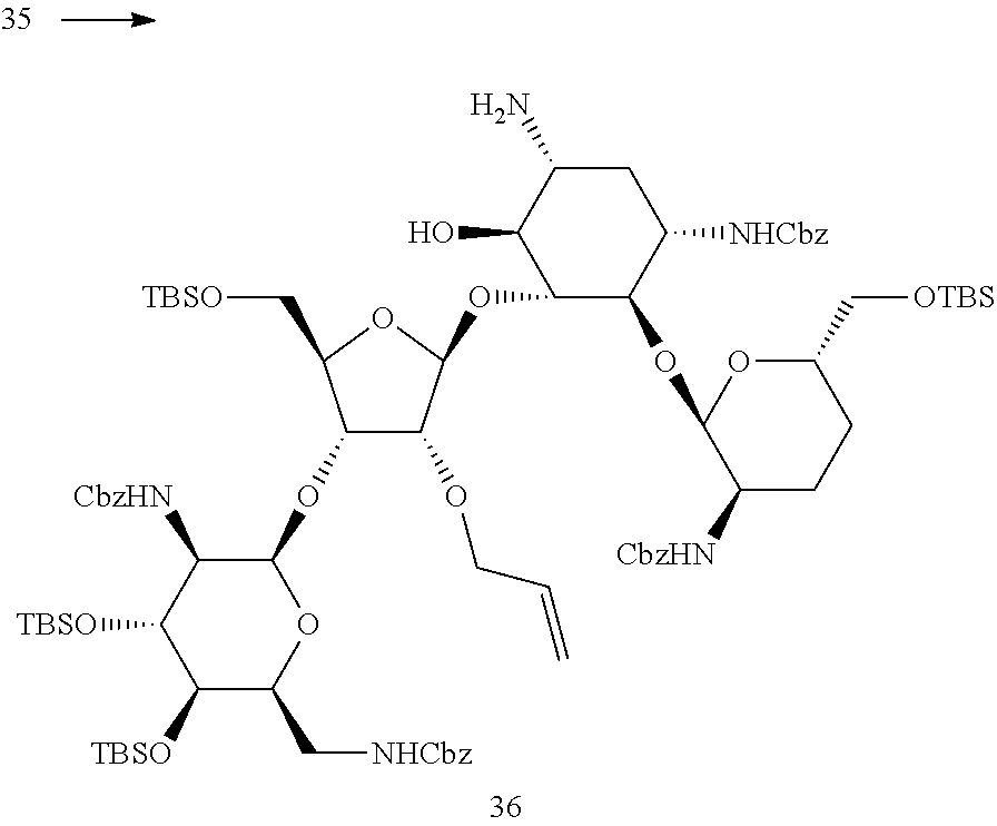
NC1C(O)C(OC2C(OCC=C)C(OC3C([CbzHN])C([TBSO])C([TBSO])C(C[NHCbz])O3)C(C[TBSO])O2)C(OC2C([CbzHN])CCC(C[OTBS])O2)C([NHCbz])C1
